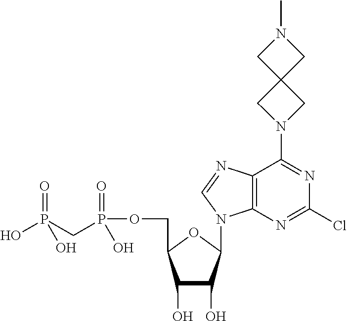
C1(O)C(O)C(N2C3=C(C(N4CC5(C4)CN(C)C5)=NC(Cl)=N3)N=C2)OC1COP(CP(=O)(O)O)(=O)O
